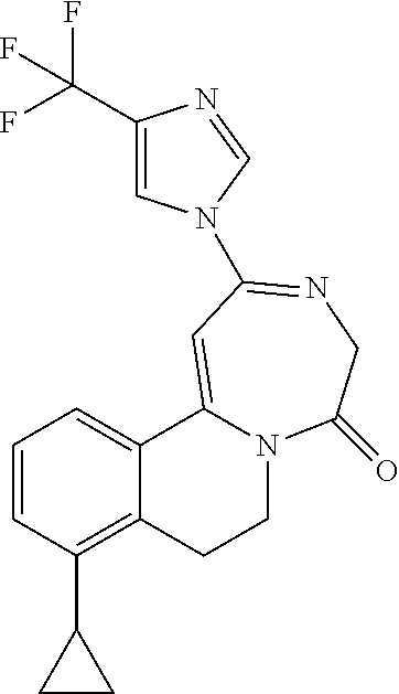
C1=CC(C2CC2)=C2C(=C1)C1=CC(N3C=C(C(F)(F)F)N=C3)=NCC(=O)N1CC2
